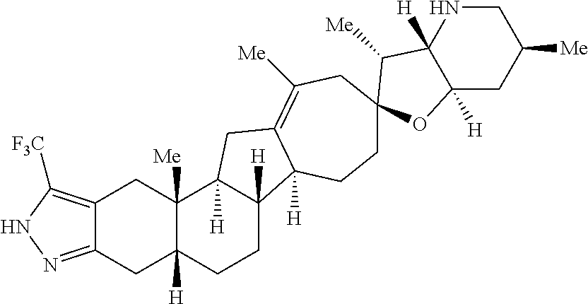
C12=C([F3C])NN=C1CC1([H])C([Me])(C2)C2([H])C([H])(CC1)C1([H])C(=C([Me])CC3(CC1)C([Me])C1([H])C([H])(CC([Me])CN1)O3)C2
